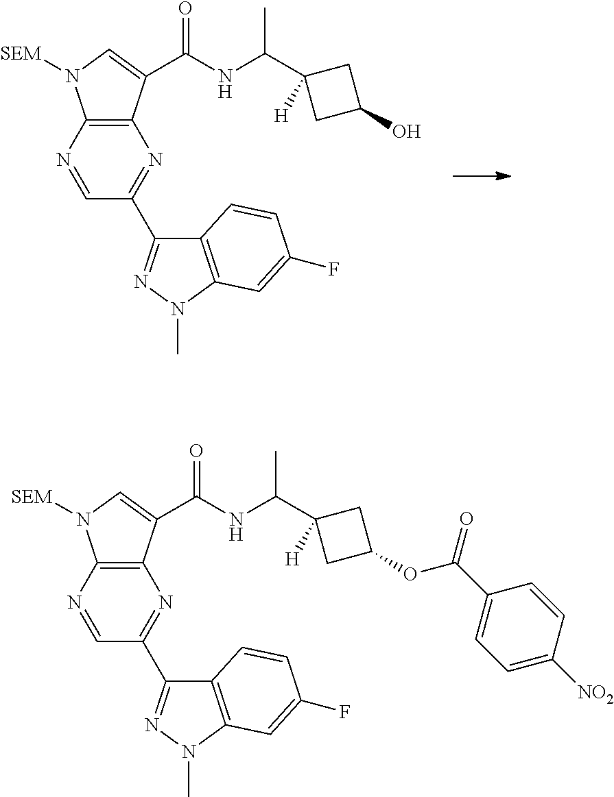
C1(C2=NN(C)C3=C2C=CC(F)=C3)=NC2=C(N([SEM])C=C2C(NC(C2([H])CC(O)C2)C)=O)N=C1.C1(C2=NN(C)C3=C2C=CC(F)=C3)=NC2=C(N([SEM])C=C2C(NC(C2([H])CC(OC(C3=CC=C([NO2])C=C3)=O)C2)C)=O)N=C1
